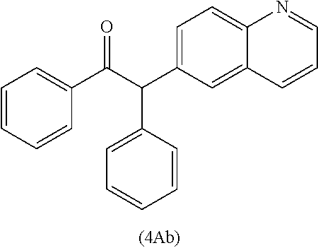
C1=C(C(C(C2=CC=CC=C2)=O)C2=CC=CC=C2)C=C2C(=C1)N=CC=C2
